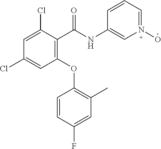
C1(C(NC2=CN(O)=CC=C2)=O)=C(OC2=C(C)C=C(F)C=C2)C=C(Cl)C=C1Cl
